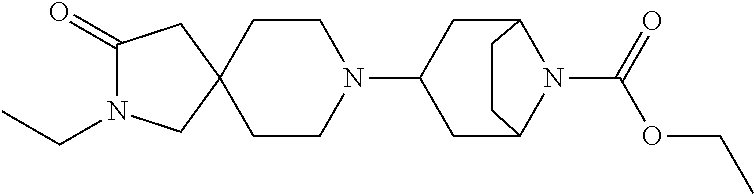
C1(=O)N(CC)CC2(C1)CCN(C1CC3N(C(OCC)=O)C(C1)CC3)CC2
